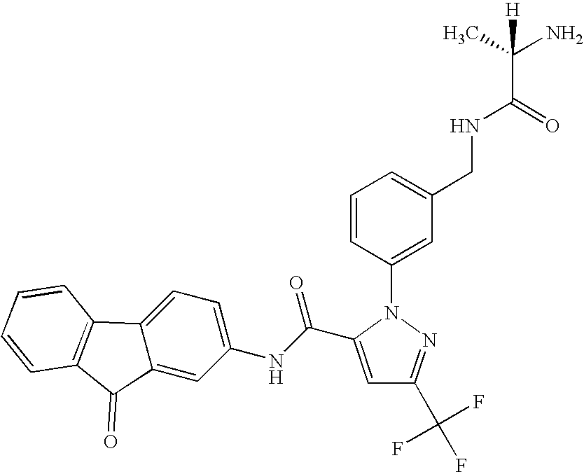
C1=C(C(NC2=CC=C3C(=C2)C(=O)C2=C3C=CC=C2)=O)N(C2=CC(CNC(C(N)(C)[H])=O)=CC=C2)N=C1C(F)(F)F
